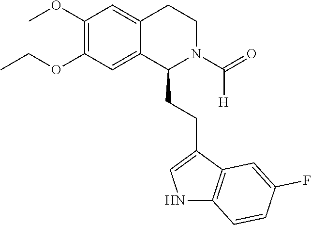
C1(OC)=C(OCC)C=C2C(=C1)CCN(C(=O)[H])C2CCC1=CNC2=C1C=C(F)C=C2
